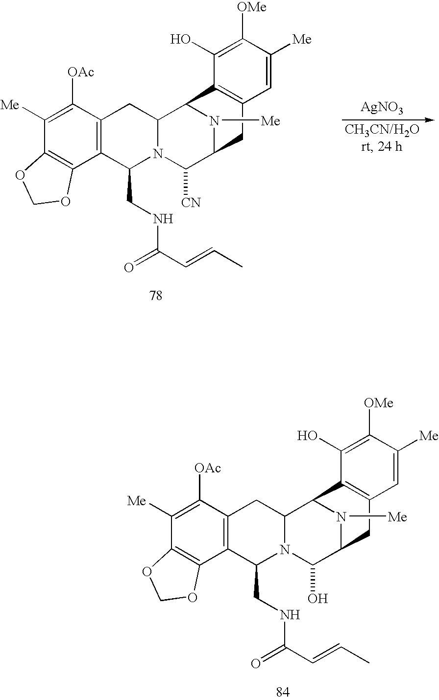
C1([Me])=C([OAc])C2=C(C3=C1OCO3)C(CNC(C=CC)=O)N1C(C2)C2N([Me])C(C1[CN])CC1=C2C(O)=C([OMe])C([Me])=C1.[AgNO3].C1([Me])=C([OAc])C2=C(C3=C1OCO3)C(CNC(C=CC)=O)N1C(C2)C2N([Me])C(C1O)CC1=C2C(O)=C([OMe])C([Me])=C1
